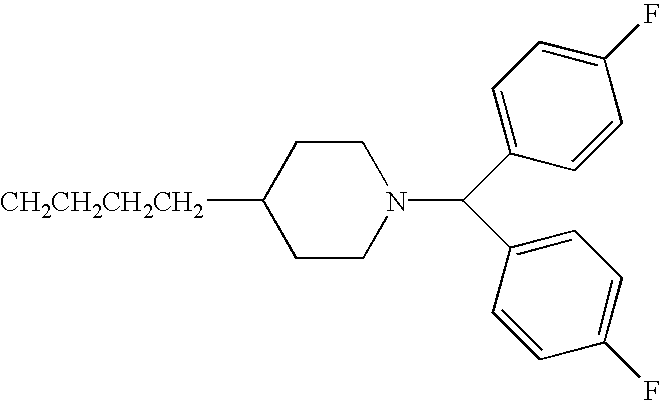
C1CN(C(C2=CC=C(F)C=C2)C2=CC=C(F)C=C2)CCC1[CH2CH2CH2CH2]
